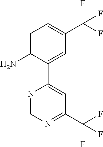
C1=C(N)C(C2=CC(C(F)(F)F)=NC=N2)=CC(C(F)(F)F)=C1
